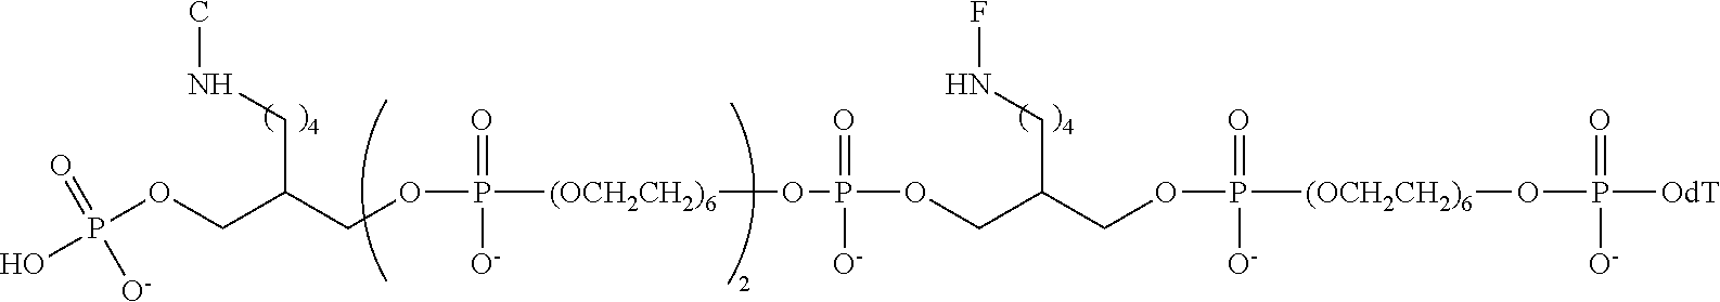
OP(OCC(COP([(OCH2CH2)6]OP(OCC(COP([(OCH2CH2)6]OP([OdT])(=O)[O-])(=O)[O-])CNF)(=O)[O-])(=O)[O-])CNC)(=O)[O-]
